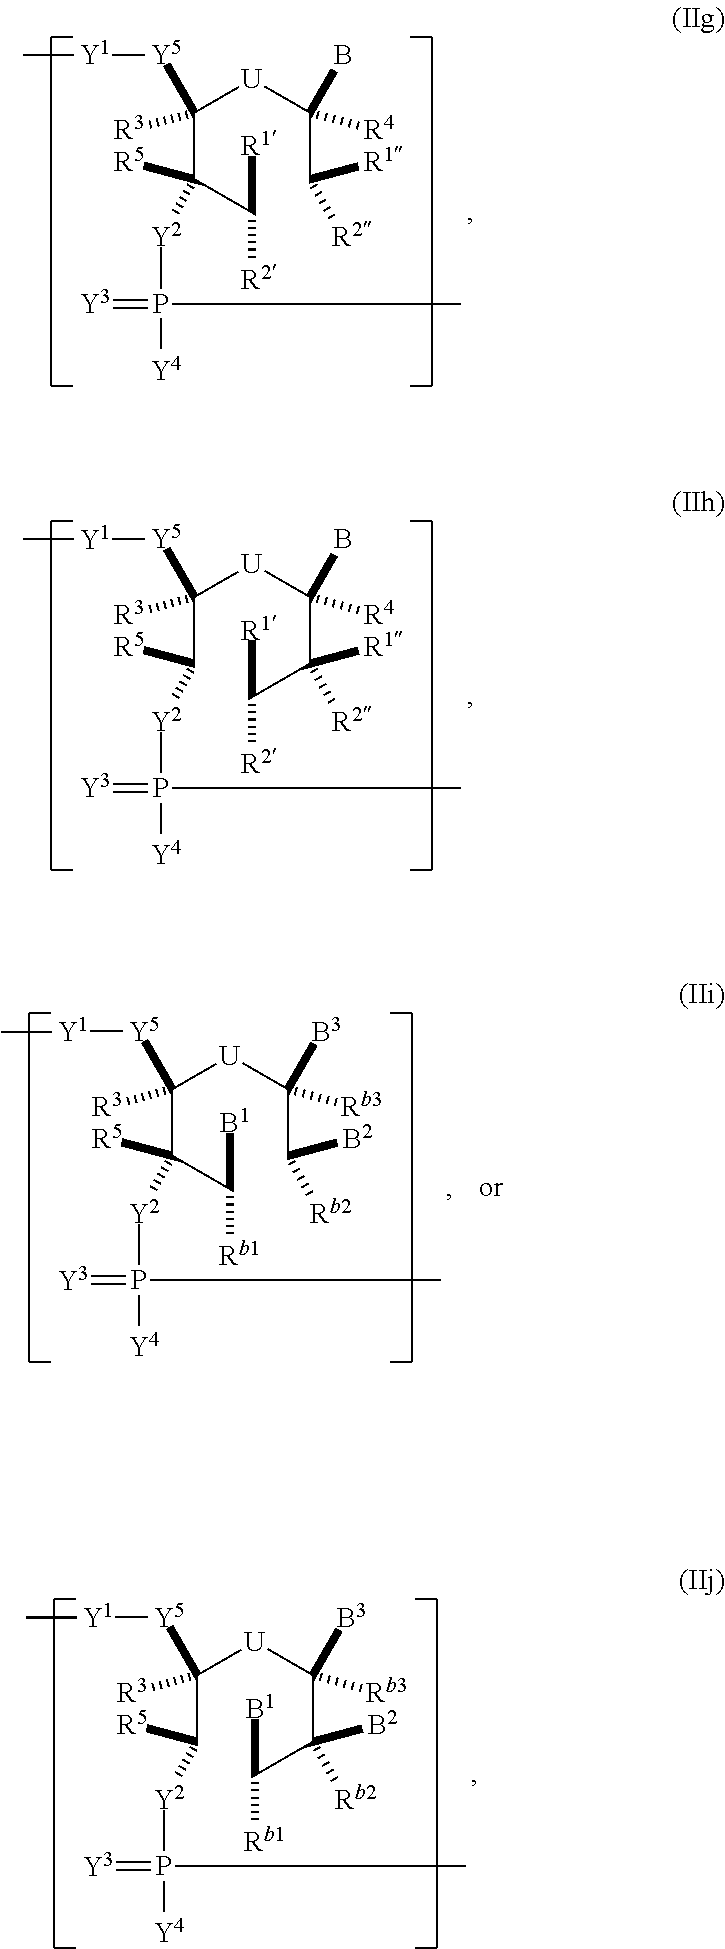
C(C(C([R1])[R2])([Y2]P([Y4])(C)=[Y3])[R5])([U]C(C([R2])[R1])([R4])B)([R3])[Y5][Y1]C.C(C([Y2]P([Y4])(C)=[Y3])[R5])([U]C(C(C([R1])[R2])([R2])[R1])([R4])B)([R3])[Y5][Y1]C.C(C(C([B1])[Rb1])([Y2]P([Y4])(C)=[Y3])[R5])([U]C(C([Rb2])[B2])([Rb3])[B3])([R3])[Y5][Y1]C.C(C([Y2]P([Y4])(C)=[Y3])[R5])([U]C(C(C([B1])[Rb1])([Rb2])[B2])([Rb3])[B3])([R3])[Y5][Y1]C
